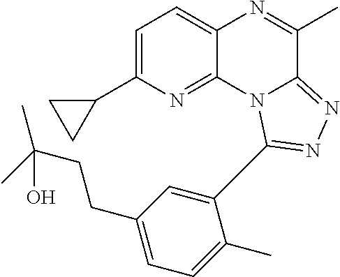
C1=C(C2CC2)N=C2C(=C1)N=C(C)C1=NN=C(C3=CC(CCC(C)(C)O)=CC=C3C)N21
